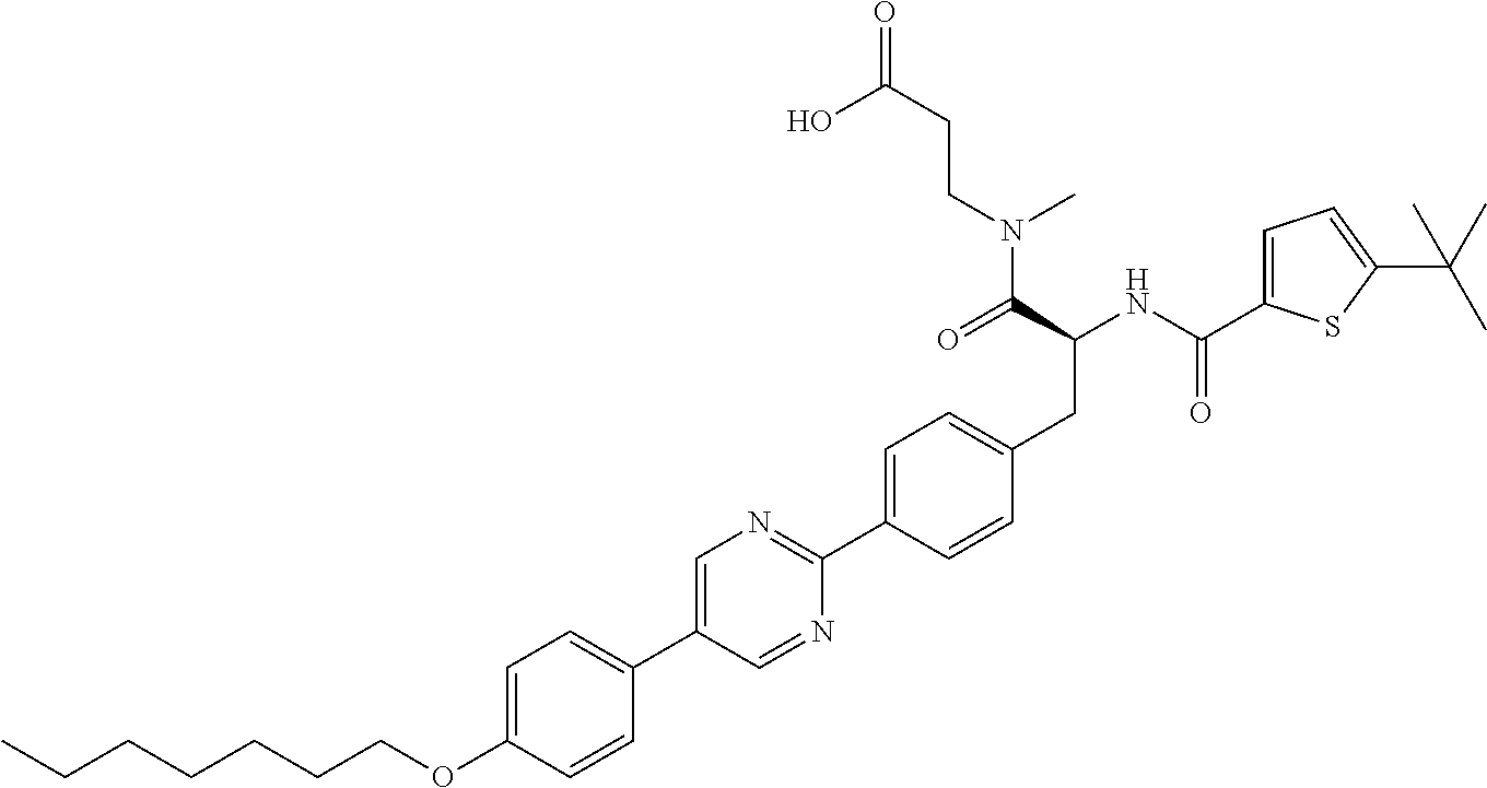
CCCCCCCOC1=CC=C(C2=CN=C(C3=CC=C(CC(NC(=O)C4=CC=C(C(C)(C)C)S4)C(=O)N(CCC(O)=O)C)C=C3)N=C2)C=C1
